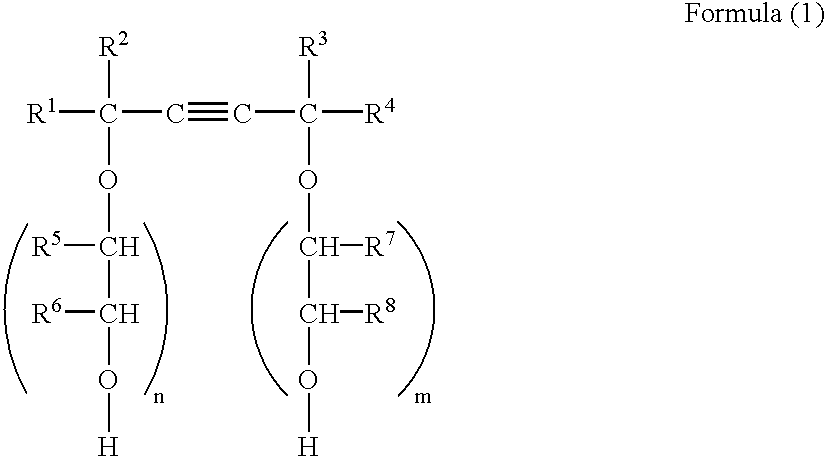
[R1]C(C#CC([R4])([R3])OC(C(O[H])[R8])[R7])([R2])OC(C(O[H])[R6])[R5]
